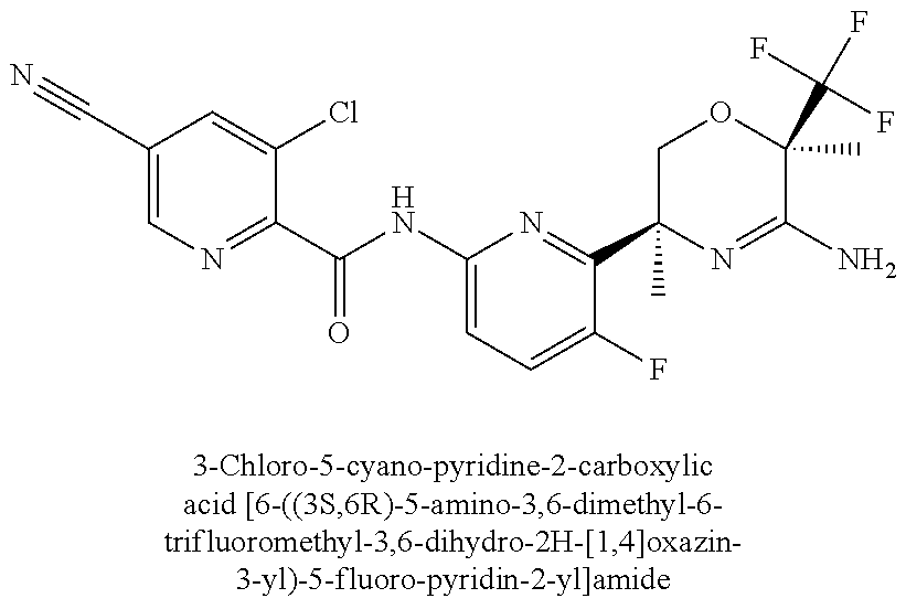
C(C1=CN=C(C(NC2=CC=C(F)C(C3(C)N=C(N)C(C)(C(F)(F)F)OC3)=N2)=O)C(Cl)=C1)#N
